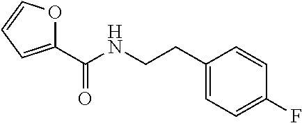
C1(C(NCCC2=CC=C(F)C=C2)=O)=CC=CO1
